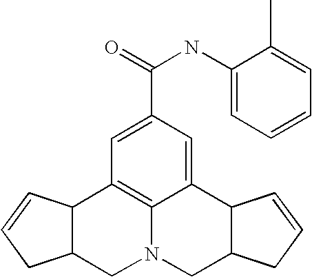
C12=CC(C(=O)NC3=CC=CC=C3C)=CC3=C1N(CC1C2C=CC1)CC1C3C=CC1
